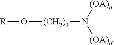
[R]O[(CH2)3]N([(OA)n])[(OA)n]
